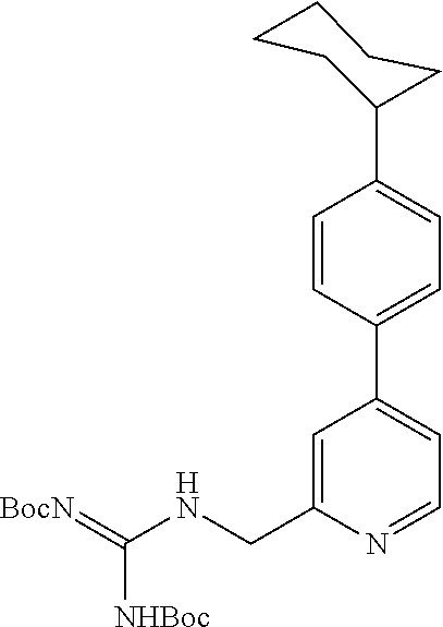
C1=CC(C2=CC=NC(CNC(=[BocN])[NHBoc])=C2)=CC=C1C1CCCCC1
